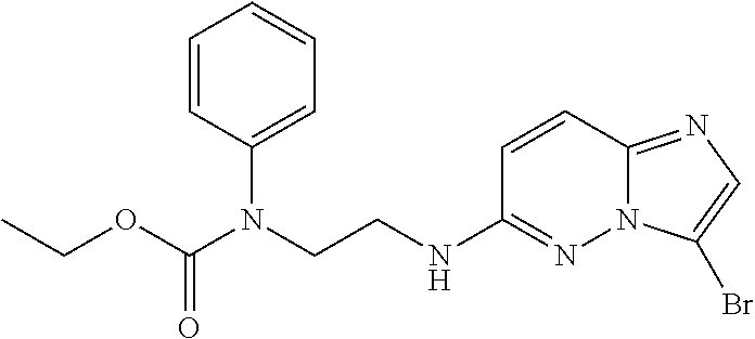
C1=CC2=NC=C(Br)N2N=C1NCCN(C(OCC)=O)C1=CC=CC=C1
